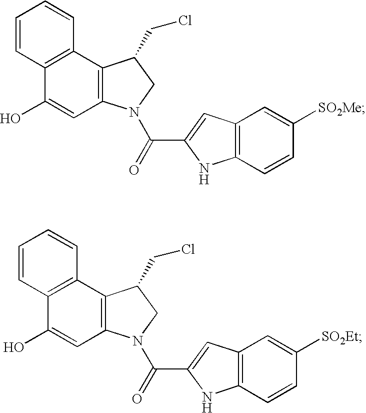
C12=C(N(C(=O)C3=CC4=C(N3)C=CC([SO2Me])=C4)CC1CCl)C=C(O)C1=C2C=CC=C1.C12=C(N(C(=O)C3=CC4=C(N3)C=CC([SO2Et])=C4)CC1CCl)C=C(O)C1=C2C=CC=C1
